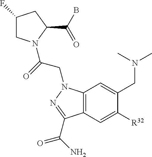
C1(F)CN(C(=O)CN2C3=C(C=C([R32])C(CN(C)C)=C3)C(C(=O)N)=N2)C(C(B)=O)C1
